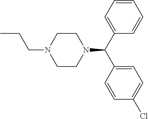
C1(C(N2CCN(CCC)CC2)C2=CC=C(Cl)C=C2)=CC=CC=C1
